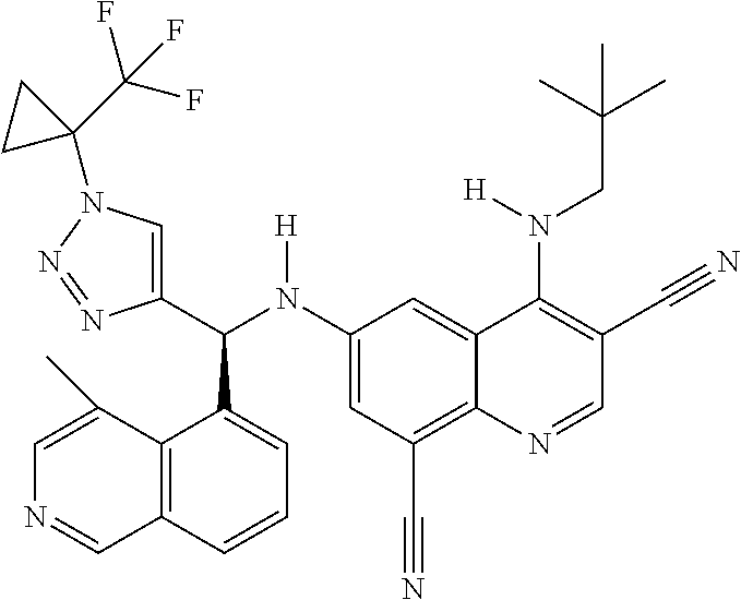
C1(N(C(C2=CN(C3(C(F)(F)F)CC3)N=N2)C2=CC=CC3=C2C(C)=CN=C3)[H])=CC(C#N)=C2C(=C1)C(N(CC(C)(C)C)[H])=C(C#N)C=N2
